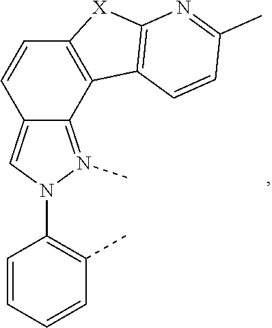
C12=N(C)N(C3=C(C)C=CC=C3)C=C1C=CC1=C2C2=C([X]1)N=C(C)C=C2
